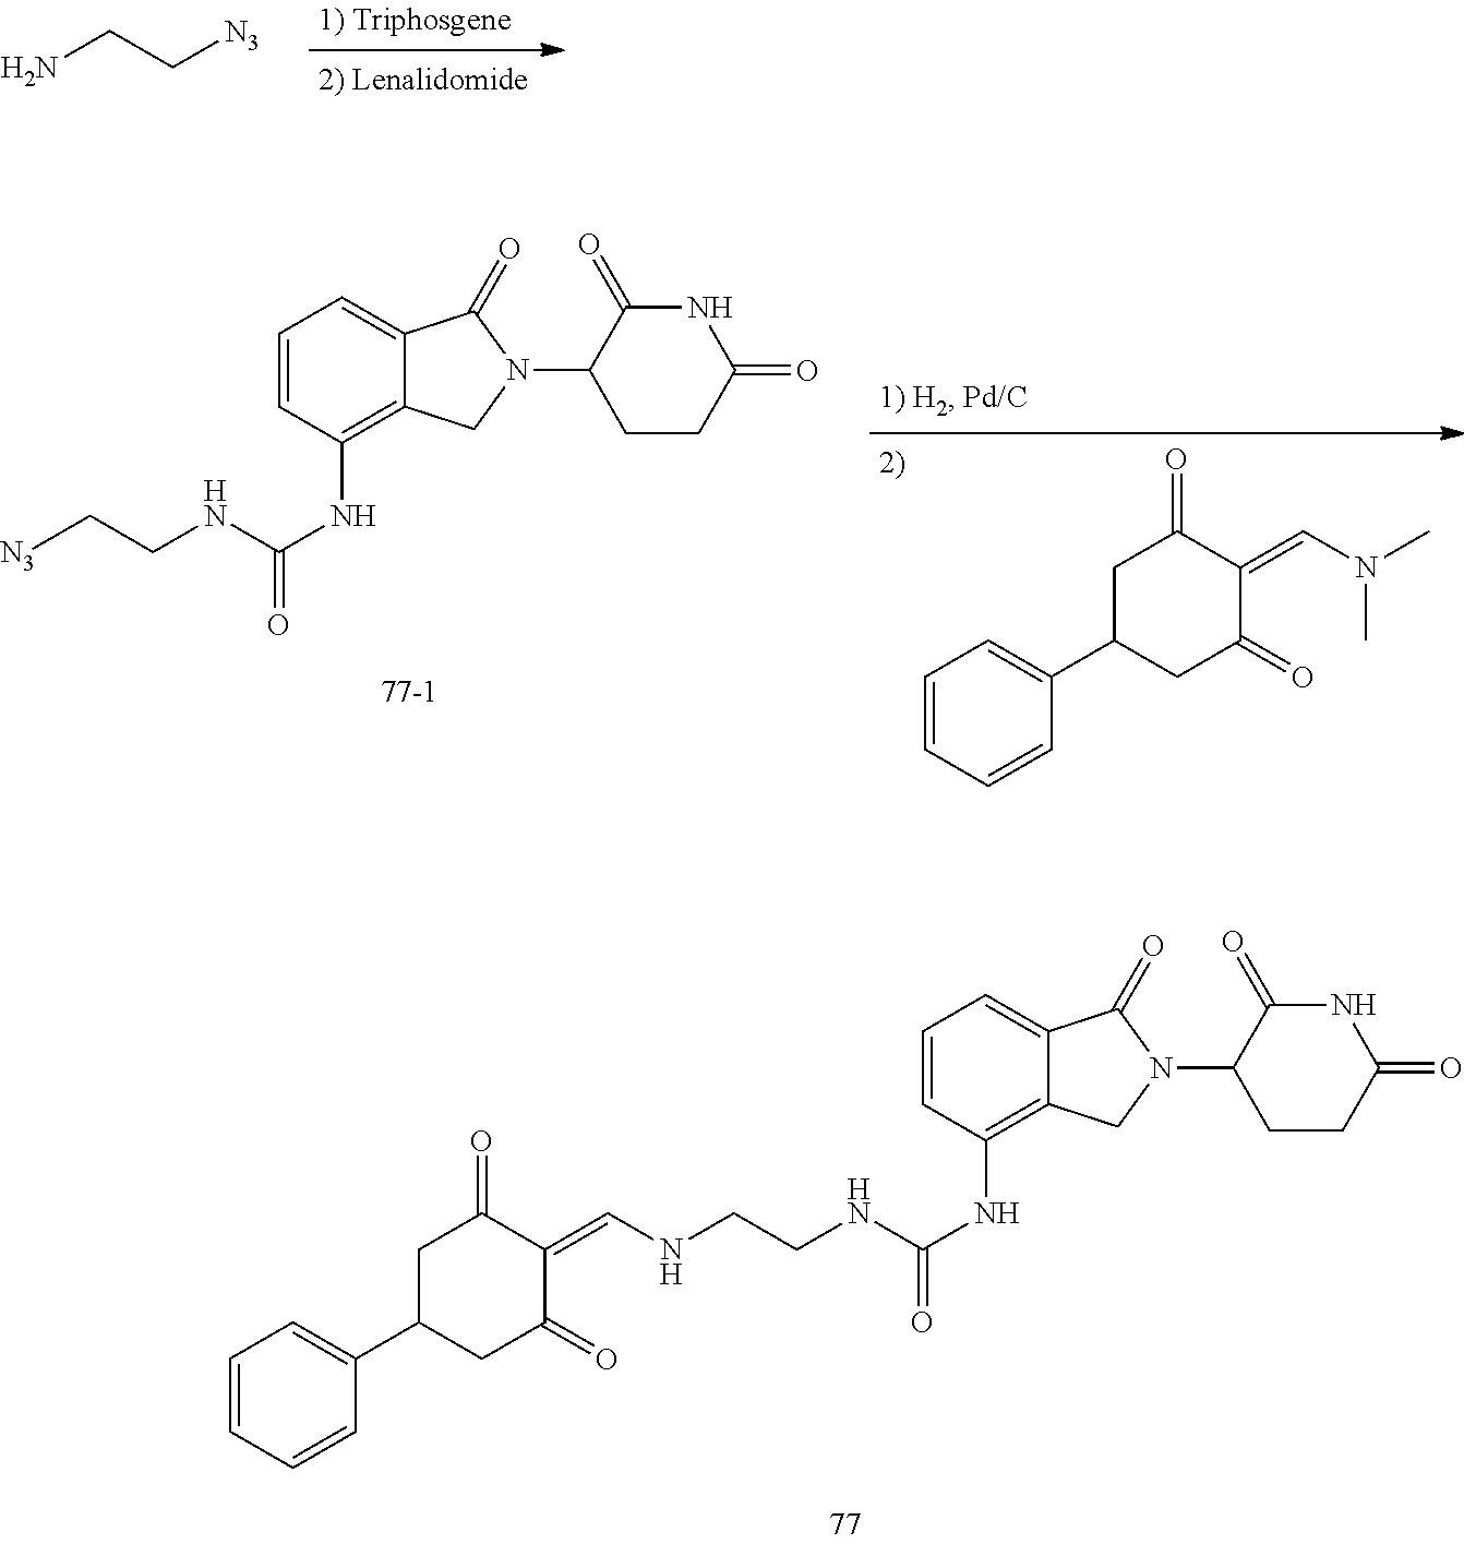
NCC[N3].N(CCNC(NC1=C2C(=CC=C1)C(=O)N(C1CCC(=O)NC1=O)C2)=O)C=C1C(=O)CC(C2=CC=CC=C2)CC1=O.C1=CC=CC(C2CC(=O)C(=CN(C)C)C(=O)C2)=C1.[N3]CCNC(NC1=C2C(=CC=C1)C(=O)N(C1CCC(=O)NC1=O)C2)=O
